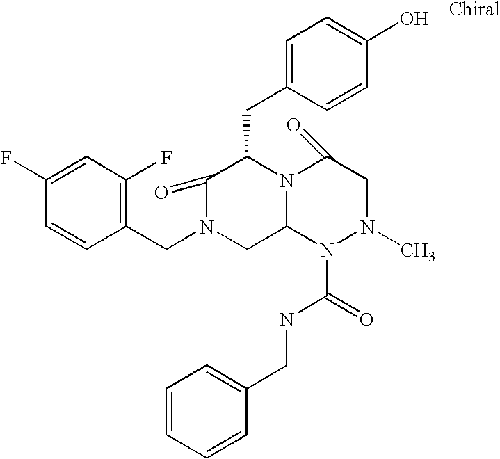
C1=C(F)C=CC(CN2CC3N(C(CC4=CC=C(O)C=C4)C2=O)C(=O)CN(C)N3C(NCC2=CC=CC=C2)=O)=C1F
